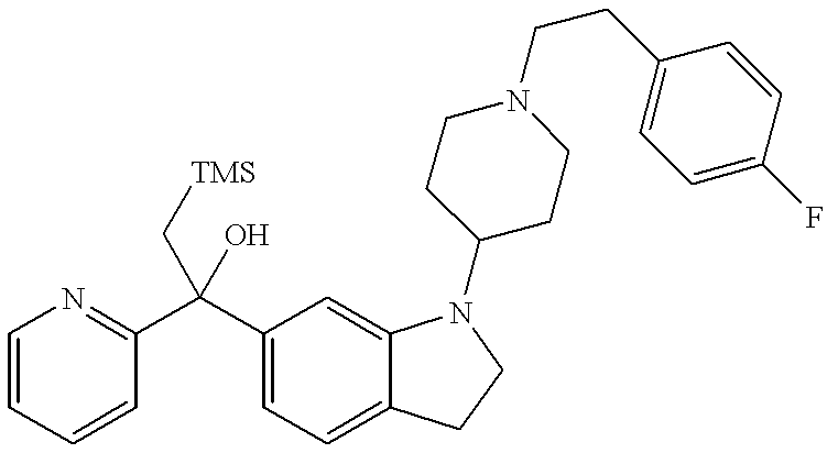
C1=CC=CC(C(C2=CC=C3C(=C2)N(C2CCN(CCC4=CC=C(F)C=C4)CC2)CC3)(C[TMS])O)=N1
